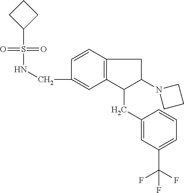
C(C1=CC2=C(C=C1)CC(N1CCC1)C2CC1=CC(C(F)(F)F)=CC=C1)NS(=O)(=O)C1CCC1
